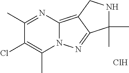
C1(C)=NC2=C3C(=NN2C(C)=C1Cl)C(C)(C)NC3.Cl
